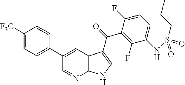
C1([F3C])=CC=C(C2=CC3=C(N=C2)NC=C3C(C2=C(F)C(NS(=O)(CCC)=O)=CC=C2F)=O)C=C1
